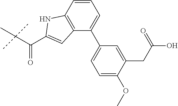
C1=CC2=C(C(C3=CC=C(OC)C(CC(O)=O)=C3)=C1)C=C(C(C(C)(C)C)=O)N2
